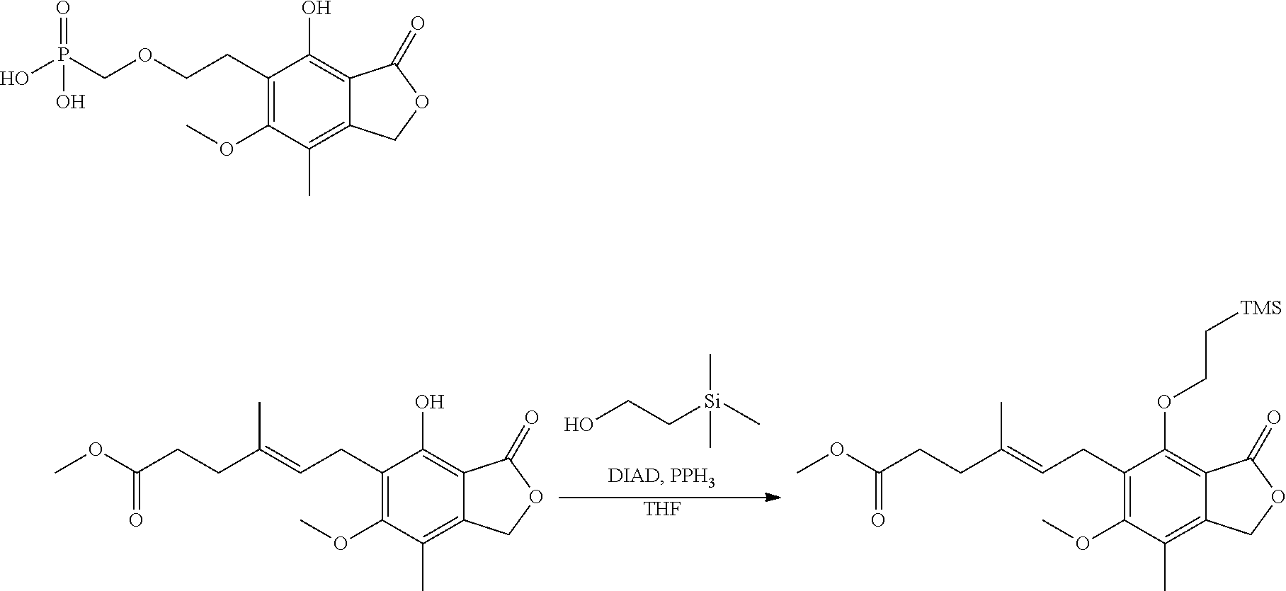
OCC[Si](C)(C)C.[THF].C1(CC=C(CCC(OC)=O)C)=C(OC)C(C)=C2C(=C1O)C(=O)OC2.C1(CC=C(CCC(OC)=O)C)=C(OC)C(C)=C2C(=C1OCC[TMS])C(=O)OC2.C1(CCOCP(O)(=O)O)=C(OC)C(C)=C2C(=C1O)C(=O)OC2
